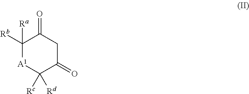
C1([Rb])([Ra])[A1]C([Rc])([Rd])C(=O)CC1=O
